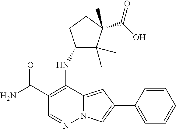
C1(C(N)=O)=C(NC2C(C)(C)C(C(O)=O)(C)CC2)C2=CC(C3=CC=CC=C3)=CN2N=C1
